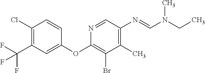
N1=CC(N=CN(C)CC)=C(C)C(Br)=C1OC1=CC(C(F)(F)F)=C(Cl)C=C1
